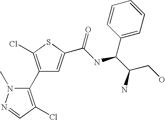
ClC1=C(C2=C(Cl)C=NN2C)C=C(C(NC(C(N)CO)C2=CC=CC=C2)=O)S1
